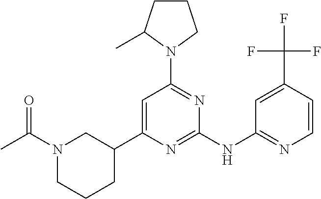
C1=C(C(F)(F)F)C=CN=C1NC1=NC(C2CN(C(C)=O)CCC2)=CC(N2C(C)CCC2)=N1
